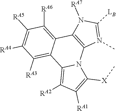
C1([RA5])=C([RA4])C([RA3])=C2C(=C1[RA6])C1=C(N3C2=C([RA2])C([RA1])=C3[X]C)N(C)=C([LB])N1[RA7]
